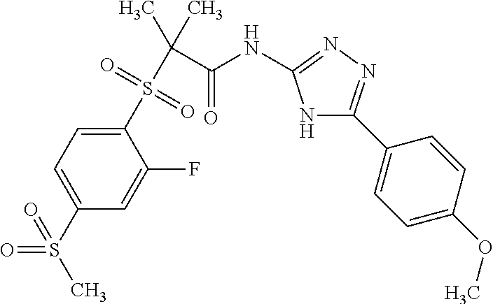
C1=C(S(C(C(NC2=NN=C(C3=CC=C(OC)C=C3)N2)=O)(C)C)(=O)=O)C(F)=CC(S(C)(=O)=O)=C1
